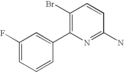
C1(Br)=C(C2=CC(F)=CC=C2)N=C(N)C=C1
